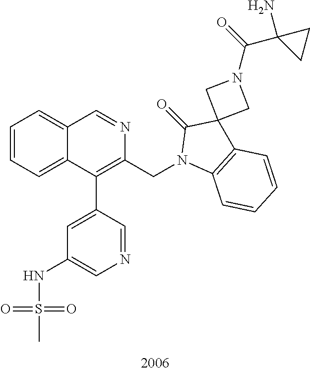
C1=CC=C2C(=C1)C=NC(CN1C3=C(C=CC=C3)C3(C1=O)CN(C(=O)C1(N)CC1)C3)=C2C1=CC(NS(C)(=O)=O)=CN=C1
